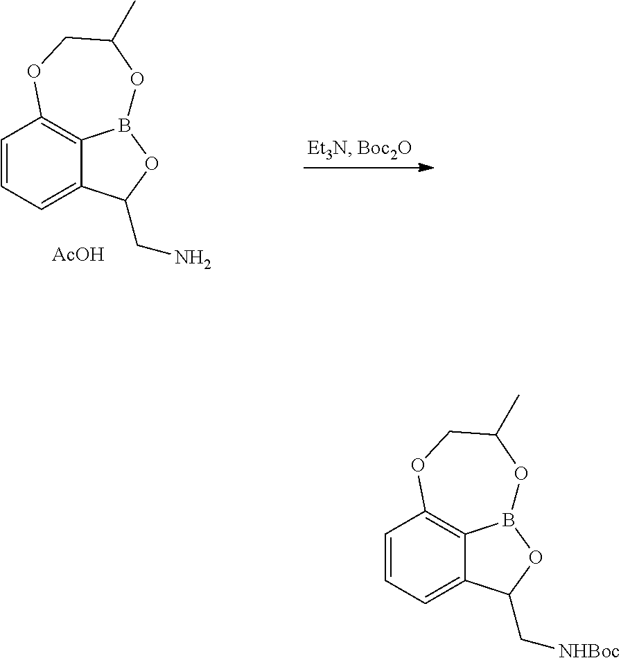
C1=CC=C2C3=C1OCC(C)OB3OC2CN.[AcOH].C1=CC=C2C3=C1OCC(C)OB3OC2C[NHBoc]
